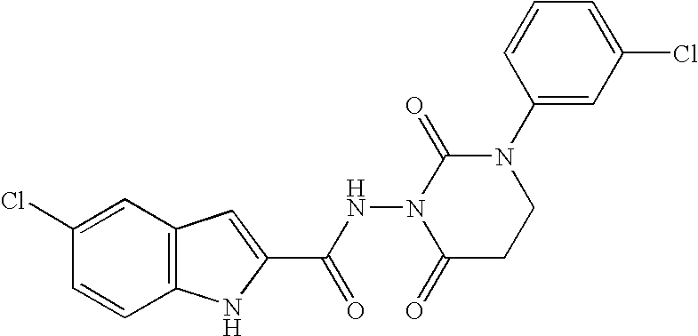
C12=C(C=C(Cl)C=C1)C=C(C(NN1C(=O)CCN(C3=CC(Cl)=CC=C3)C1=O)=O)N2
